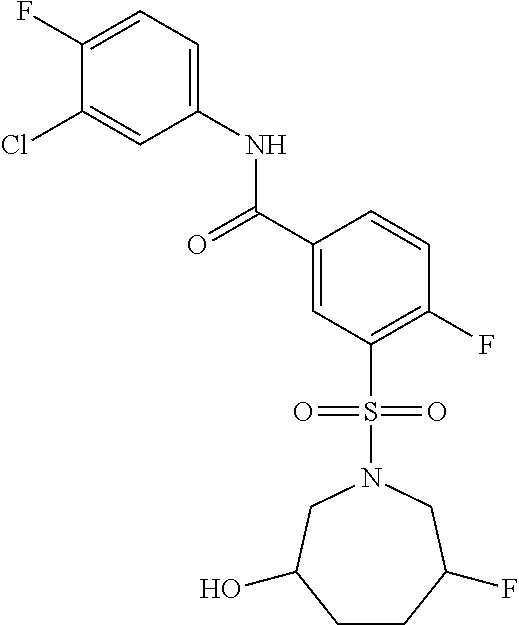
C1(F)=CC=C(NC(C2=CC(S(N3CC(O)CCC(F)C3)(=O)=O)=C(F)C=C2)=O)C=C1Cl
